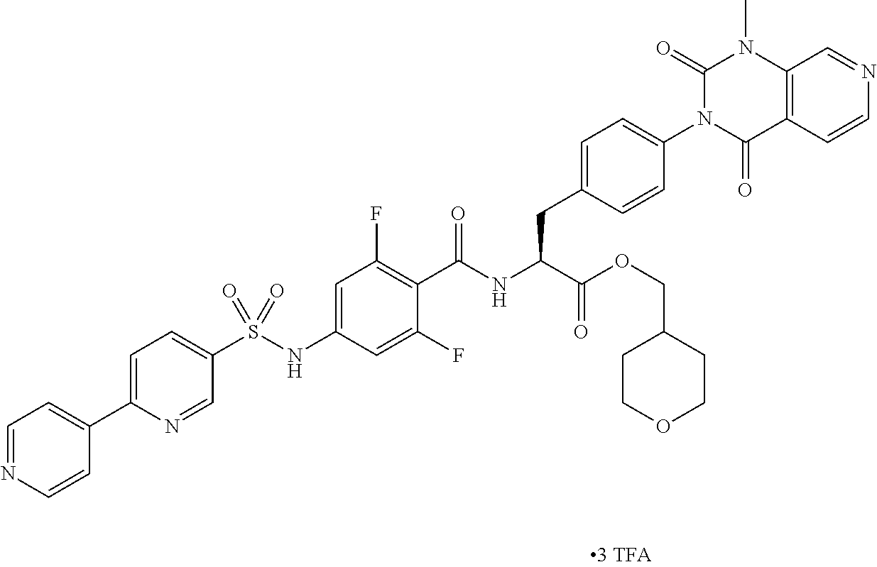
C12=C(C=CN=C1)C(=O)N(C1=CC=C(CC(C(=O)OCC3CCOCC3)NC(=O)C3=C(F)C=C(NS(C4=CC=C(C5=CC=NC=C5)N=C4)(=O)=O)C=C3F)C=C1)C(=O)N2C
